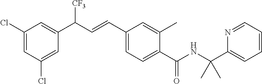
C1(Cl)=CC(Cl)=CC(C(C=CC2=CC=C(C(=O)NC(C3=CC=CC=N3)(C)C)C(C)=C2)[CF3])=C1
